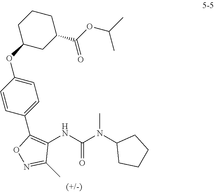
C1(NC(N(C2CCCC2)C)=O)=C(C2=CC=C(OC3CC(C(OC(C)C)=O)CCC3)C=C2)ON=C1C
